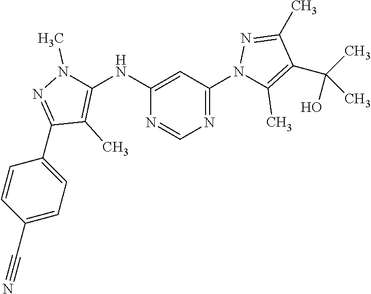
C1(NC2=C(C)C(C3=CC=C(C#N)C=C3)=NN2C)=CC(N2C(C)=C(C(C)(O)C)C(C)=N2)=NC=N1
